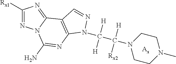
C1([Rx1])=NN2C(=N1)C1=C(N=C2N)N(C(C([H])([Rx2])N2CCN(C)CC2)([H])[H])N=C1
